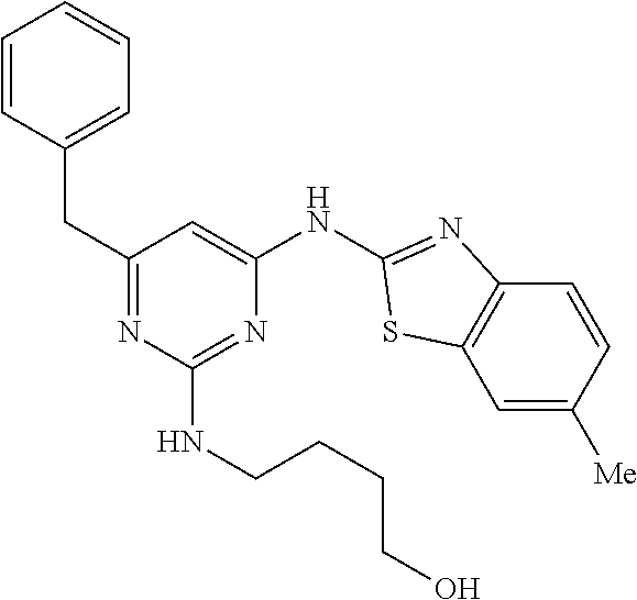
C1=CC(CC2=NC(NCCCCO)=NC(NC3=NC4=C(C=C([Me])C=C4)S3)=C2)=CC=C1
